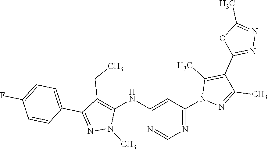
N1=CN=C(N2N=C(C)C(C3=NN=C(C)O3)=C2C)C=C1NC1=C(CC)C(C2=CC=C(F)C=C2)=NN1C
